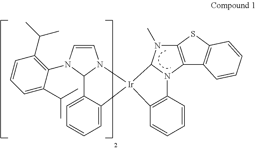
C1=CN(C2=C(C(C)C)C=CC=C2C(C)C)C2N1[Ir]1(C3=CC=CC=C23)C2N(C)C3=C(N2C2=C1C=CC=C2)C1=C(S3)C=CC=C1
